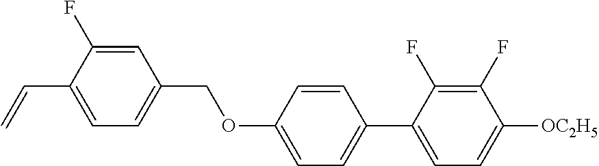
C1=C(F)C(C=C)=CC=C1COC1=CC=C(C2=CC=C([OC2H5])C(F)=C2F)C=C1
